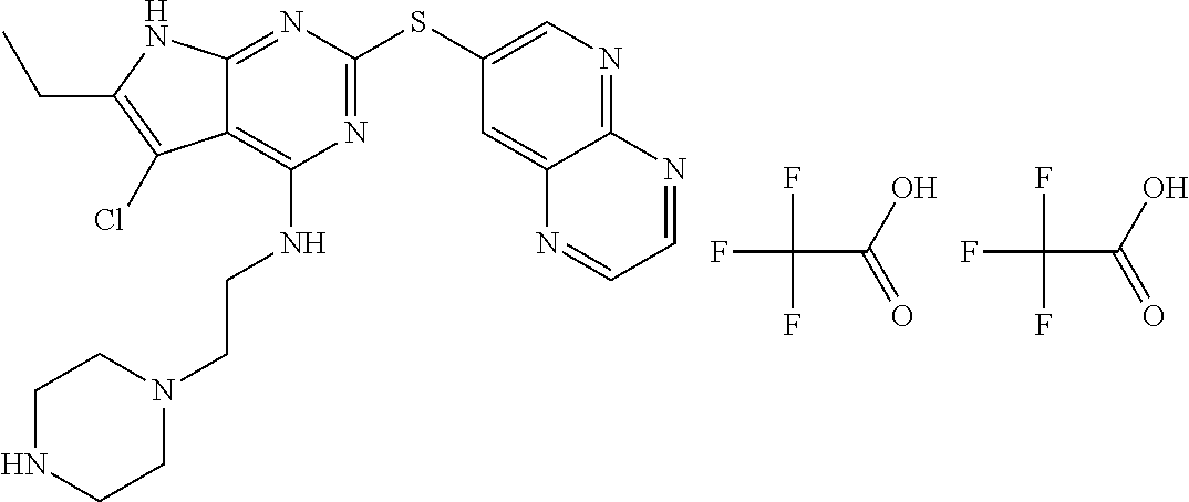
S(C1=NC(NCCN2CCNCC2)=C2C(=N1)NC(CC)=C2Cl)C1=CN=C2C(=C1)N=CC=N2.FC(C(O)=O)(F)F.FC(C(O)=O)(F)F
